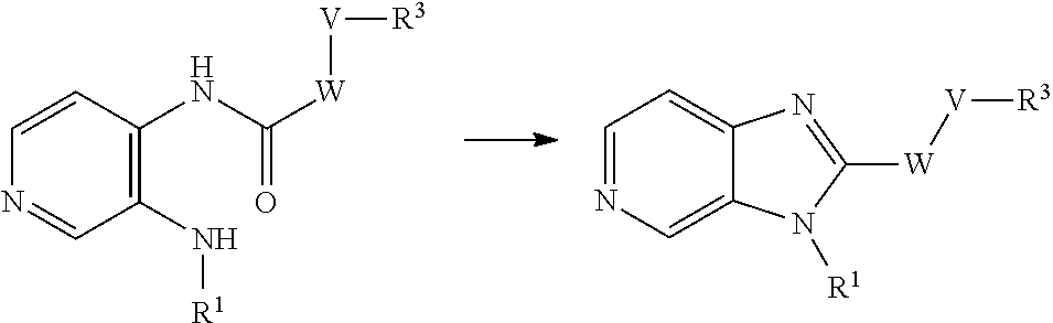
C1(N[R1])=C(NC([W][V][R3])=O)C=CN=C1.C12=CN=CC=C1N=C([W][V][R3])N2[R1]
